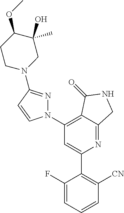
C1(N2N=C(N3CC(O)(C)C(OC)CC3)C=C2)=C2C(=NC(C3=C([CN])C=CC=C3F)=C1)CNC2=O
